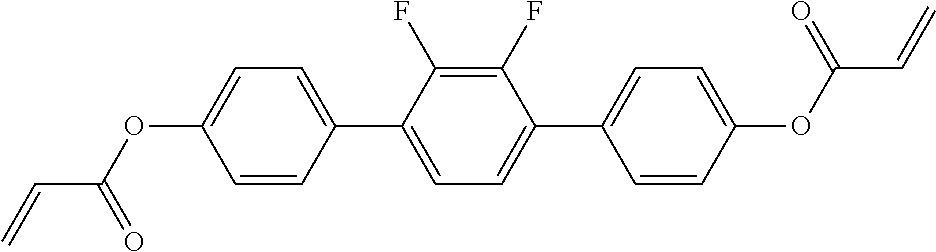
C=CC(OC1=CC=C(C2=CC=C(C3=CC=C(OC(C=C)=O)C=C3)C(F)=C2F)C=C1)=O
